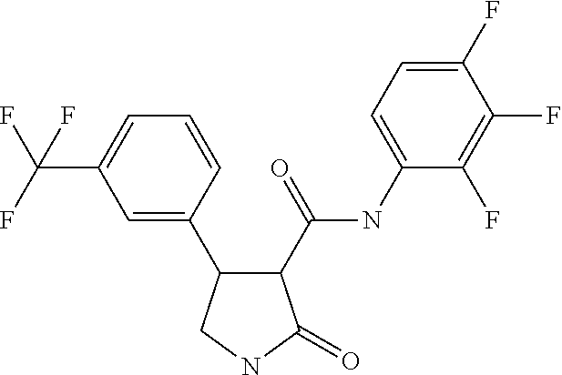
C1=C(C(F)(F)F)C=C(C2C(C(=O)NC3=CC=C(F)C(F)=C3F)C(=O)NC2)C=C1
